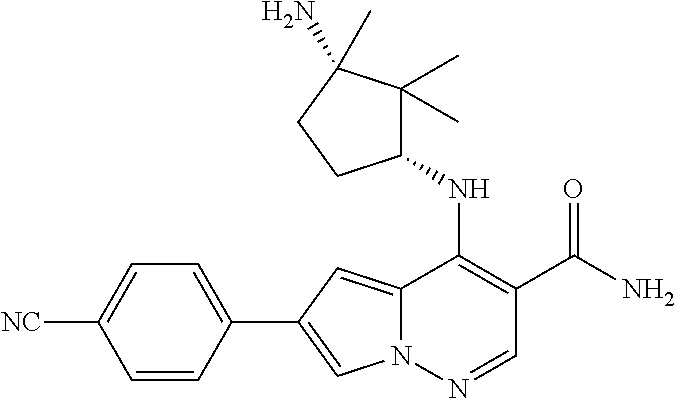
N12C(=CC(C3=CC=C([NC])C=C3)=C1)C(NC1C(C)(C)C(N)(C)CC1)=C(C(N)=O)C=N2
